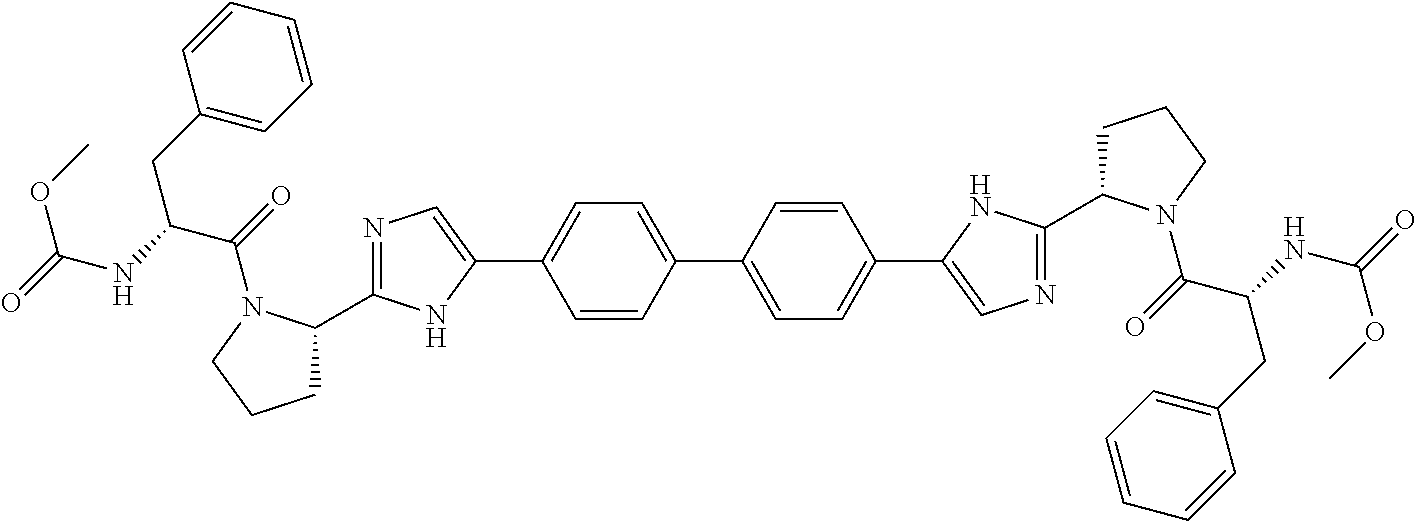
C1=CC(C2=CC=C(C3=CN=C(C4CCCN4C(C(NC(=O)OC)CC4=CC=CC=C4)=O)N3)C=C2)=CC=C1C1=CN=C(C2CCCN2C(C(NC(=O)OC)CC2=CC=CC=C2)=O)N1
